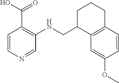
C1=CN=CC(NCC2C3=C(CCC2)C=CC(OC)=C3)=C1C(=O)O
